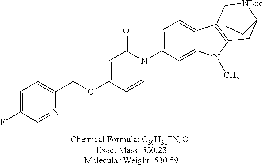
O(CC1=CC=C(F)C=N1)C1=CC(=O)N(C2=CC=C3C(=C2)N(C)C2=C3C3[NBoc]C(C2)CC3)C=C1
